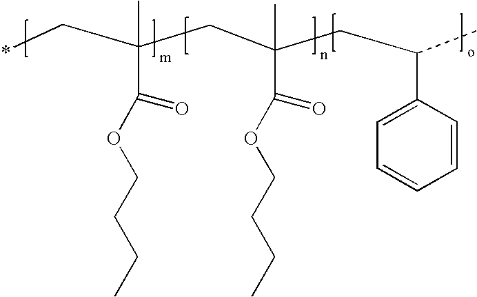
C(C(=O)OCCCC)(C*)(C)CC(CC(C1=CC=CC=C1)C)(C)C(=O)OCCCC
